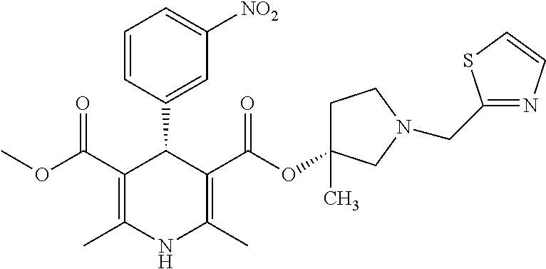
C1(C(OC)=O)=C(C)NC(C)=C(C(OC2(C)CCN(CC3=NC=CS3)C2)=O)C1C1=CC([NO2])=CC=C1
